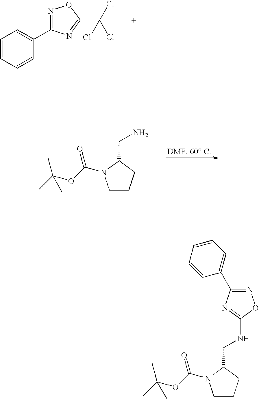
C1=CC=CC(C2=NOC(C(Cl)(Cl)Cl)=N2)=C1.C1CCC(CN)N1C(OC(C)(C)C)=O.C1CCC(CNC2=NC(C3=CC=CC=C3)=NO2)N1C(OC(C)(C)C)=O
